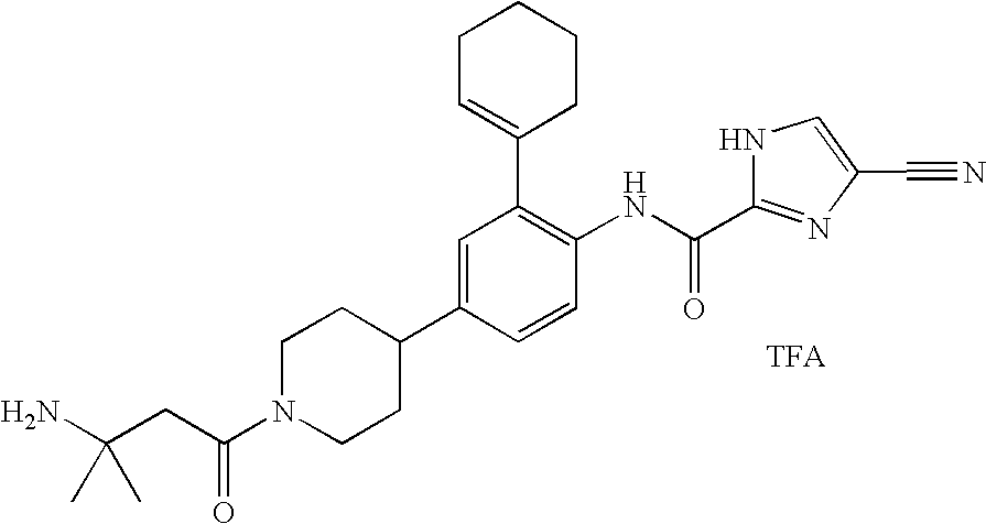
C(CC(N1CCC(C2=CC(C3=CCCCC3)=C(NC(=O)C3=NC(C#N)=CN3)C=C2)CC1)=O)(N)(C)C
